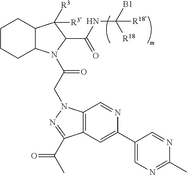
C12C(N(C(CN3C4=C(C=C(C5=CN=C(C)N=C5)N=C4)C(C(C)=O)=N3)=O)C(C(NC([B1])([R18])[R18])=O)C1([R3])[R3])CCCC2
